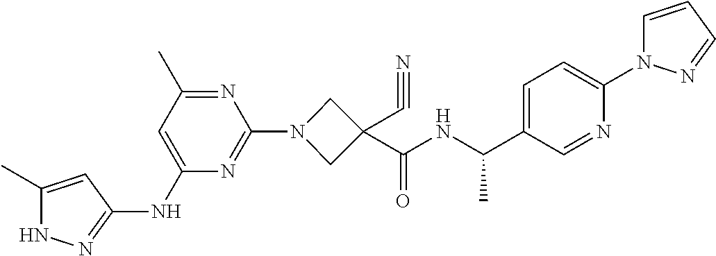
N1C(C)=CC(NC2=CC(C)=NC(N3CC(C(NC(C4=CC=C(N5C=CC=N5)N=C4)C)=O)(C#N)C3)=N2)=N1
